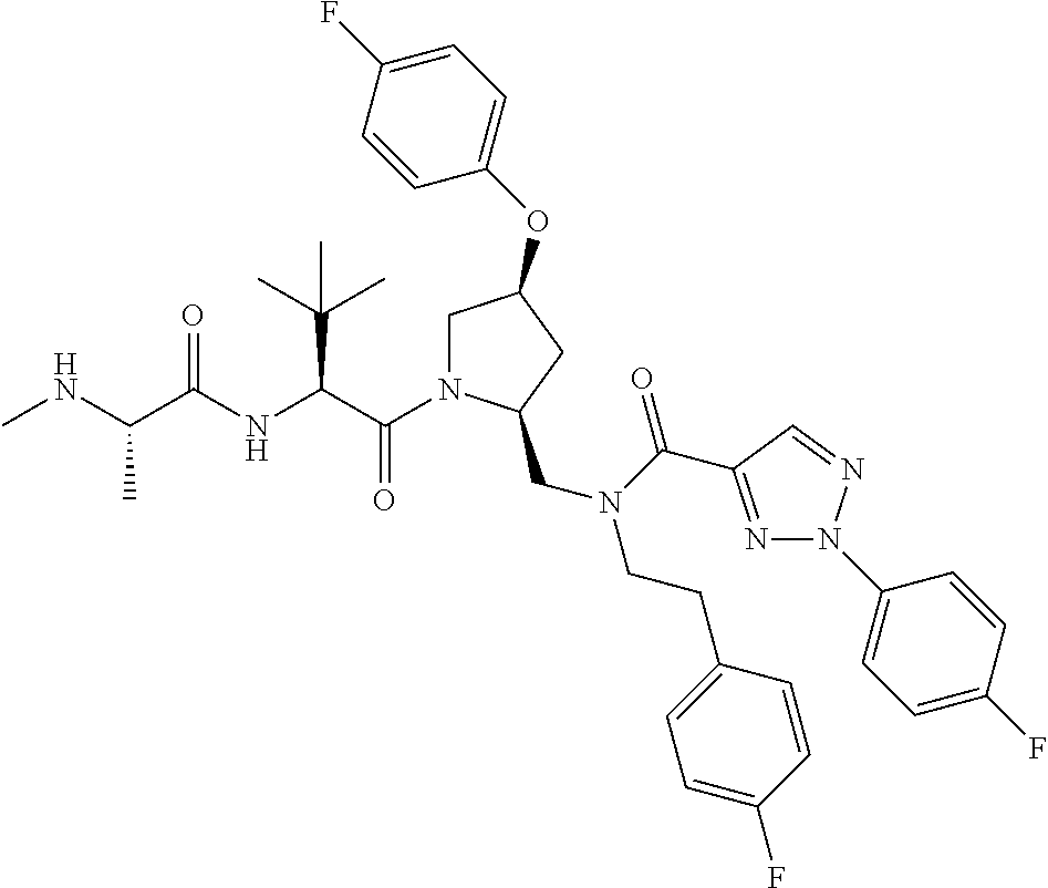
C(C(NC(C(NC)C)=O)C(C)(C)C)(=O)N1CC(OC2=CC=C(F)C=C2)CC1CN(C(=O)C1=NN(C2=CC=C(F)C=C2)N=C1)CCC1=CC=C(F)C=C1
